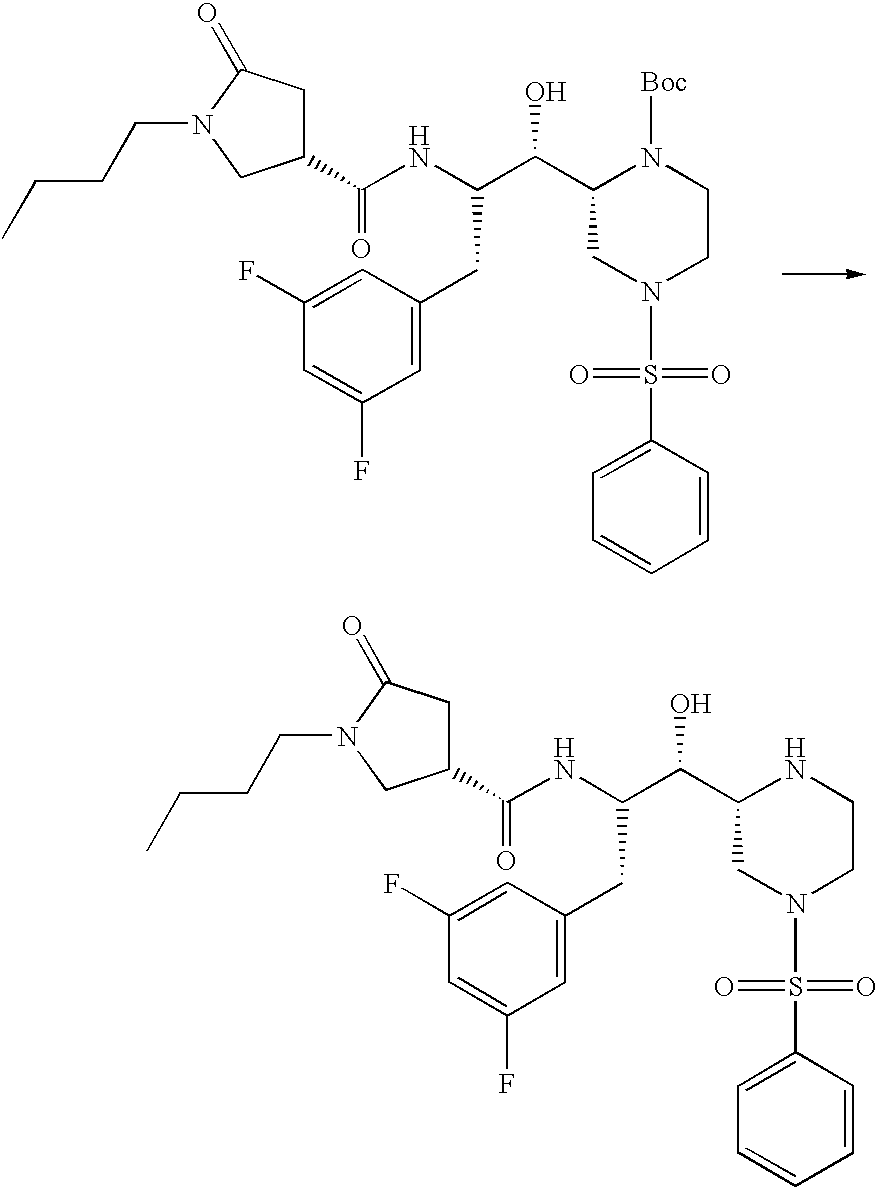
C1(C(C(NC(C2CC(=O)N(CCCC)C2)=O)CC2=CC(F)=CC(F)=C2)O)CN(S(=O)(=O)C2=CC=CC=C2)CCN1[Boc].C1(C(C(NC(C2CC(=O)N(CCCC)C2)=O)CC2=CC(F)=CC(F)=C2)O)CN(S(=O)(=O)C2=CC=CC=C2)CCN1
